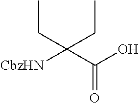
[CbzHN]C(C(O)=O)(CC)CC
